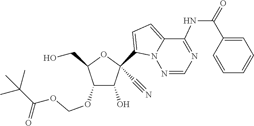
OCC1OC(C#N)(C2=CC=C3C(NC(=O)C4=CC=CC=C4)=NC=NN32)C(O)C1OCOC(C(C)(C)C)=O
